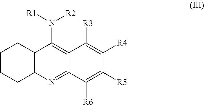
C1CCC2=C(C1)C(N([R1])[R2])=C1C(=N2)C([R6])=C([R5])C([R4])=C1[R3]
